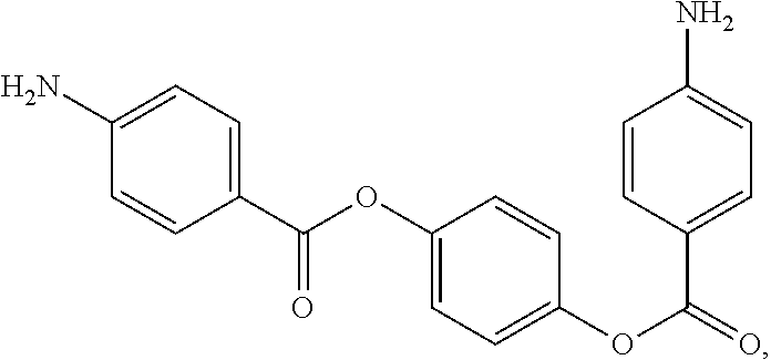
C1(N)=CC=C(C(OC2=CC=C(OC(=O)C3=CC=C(N)C=C3)C=C2)=O)C=C1
